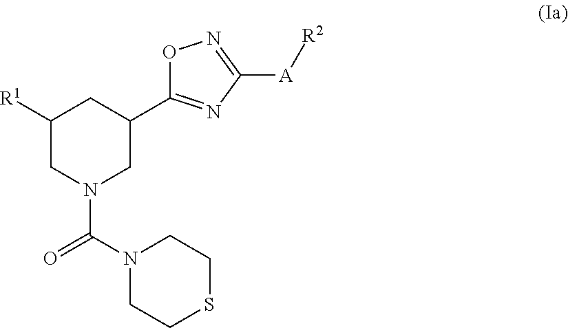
C1([R1])CN(C(=O)N2CCSCC2)CC(C2=NC([A][R2])=NO2)C1
